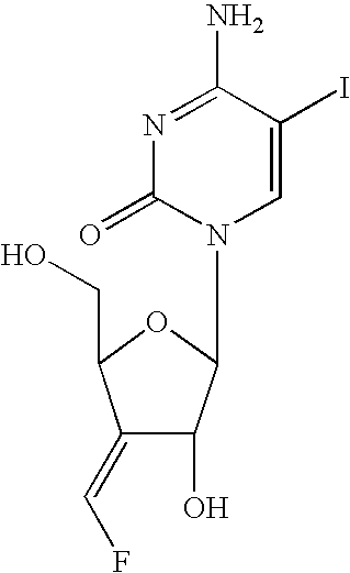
N1=C(N)C(I)=CN(C2C(O)C(=CF)C(CO)O2)C1=O
